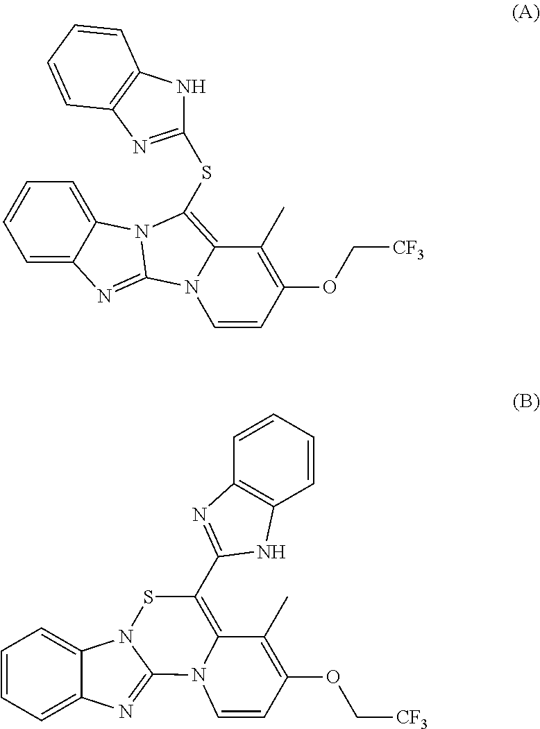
C1=CC=C2C(=C1)N=C1N2C(SC2=NC3=C(N2)C=CC=C3)=C2N1C=CC(OC[CF3])=C2C.C1=CC=C2C(=C1)N1C(=N2)N2C=CC(OC[CF3])=C(C)C2=C(C2=NC3=C(C=CC=C3)N2)S1
